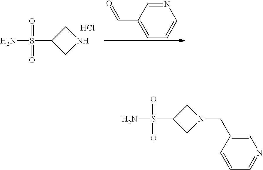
O=S(=O)(C1CN(CC2=CN=CC=C2)C1)N.Cl.O=S(=O)(C1CNC1)N.C1=C(C=O)C=NC=C1
